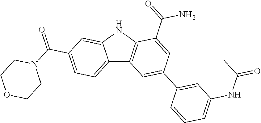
C12=CC=C(C(=O)N3CCOCC3)C=C1NC1=C2C=C(C2=CC(NC(=O)C)=CC=C2)C=C1C(=O)N
